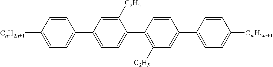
C1=CC([CnH2n+1])=CC=C1C1=CC=C(C2=C([C2H5])C=C(C3=CC=C([CmH2m+1])C=C3)C=C2)C([C2H5])=C1
